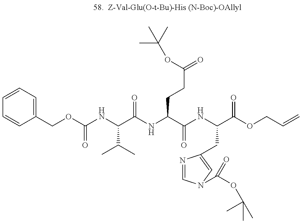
C1=CC=C(COC(NC(C(NC(C(NC(C(OCC=C)=O)CC2=CN(C(OC(C)(C)C)=O)C=N2)=O)CCC(=O)OC(C)(C)C)=O)C(C)C)=O)C=C1
